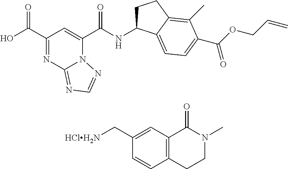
C1(C(=O)O)=NC2=NC=NN2C(C(=O)NC2CCC3=C(C)C(C(=O)OCC=C)=CC=C23)=C1.C1(C[HClH2N])=CC2=C(C=C1)CCN(C)C2=O
